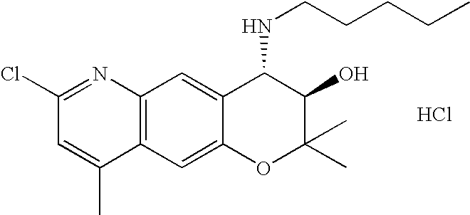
C12=C(C=C3C(=C1)C(NCCCCC)C(O)C(C)(C)O3)C(C)=CC(Cl)=N2.Cl
